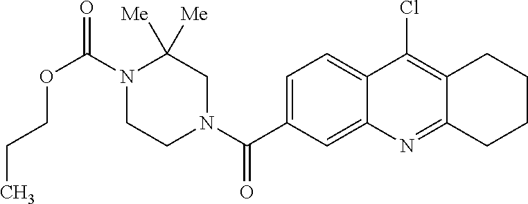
N1(C(OCCC)=O)CCN(C(=O)C2=CC=C3C(=C2)N=C2C(=C3Cl)CCCC2)CC1([Me])[Me]
